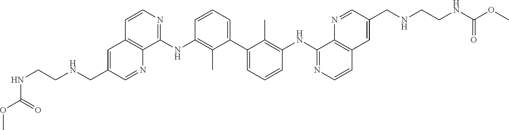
C1=CC=C(C2=CC=CC(NC3=NC=CC4=C3N=CC(CNCCNC(OC)=O)=C4)=C2C)C(C)=C1NC1=NC=CC2=C1N=CC(CNCCNC(OC)=O)=C2
